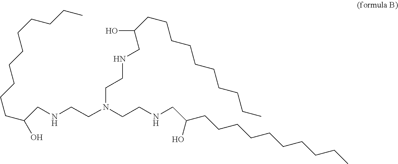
C(CCCCCCC(O)CNCCN(CCNCC(CCCCCCCCCC)O)CCNCC(CCCCCCCCCC)O)CCC
